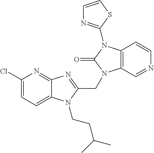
C12=NC(Cl)=CC=C1N(CCC(C)C)C(CN1C3=C(C=CN=C3)N(C3=NC=CS3)C1=O)=N2
